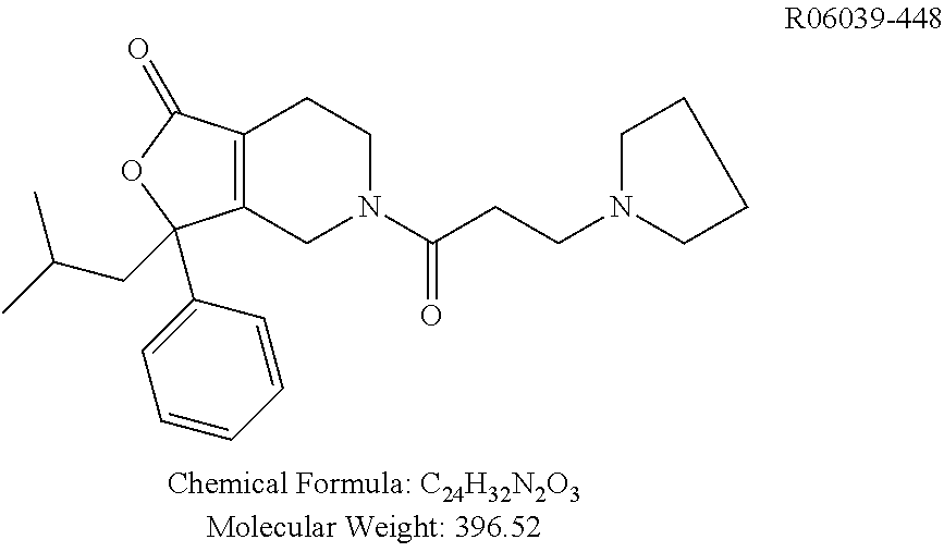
C12=C(CN(C(=O)CCN3CCCC3)CC1)C(C1=CC=CC=C1)(CC(C)C)OC2=O
